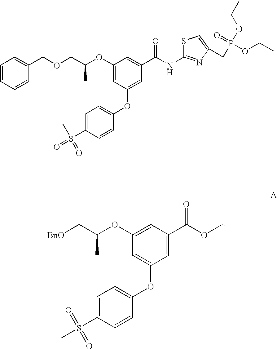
C1(OC(C[BnO])C)=CC(C(OC)=O)=CC(OC2=CC=C(S(C)(=O)=O)C=C2)=C1.C1(OC(COCC2=CC=CC=C2)C)=CC(OC2=CC=C(S(=O)(=O)C)C=C2)=CC(C(NC2=NC(CP(OCC)(OCC)=O)=CS2)=O)=C1
